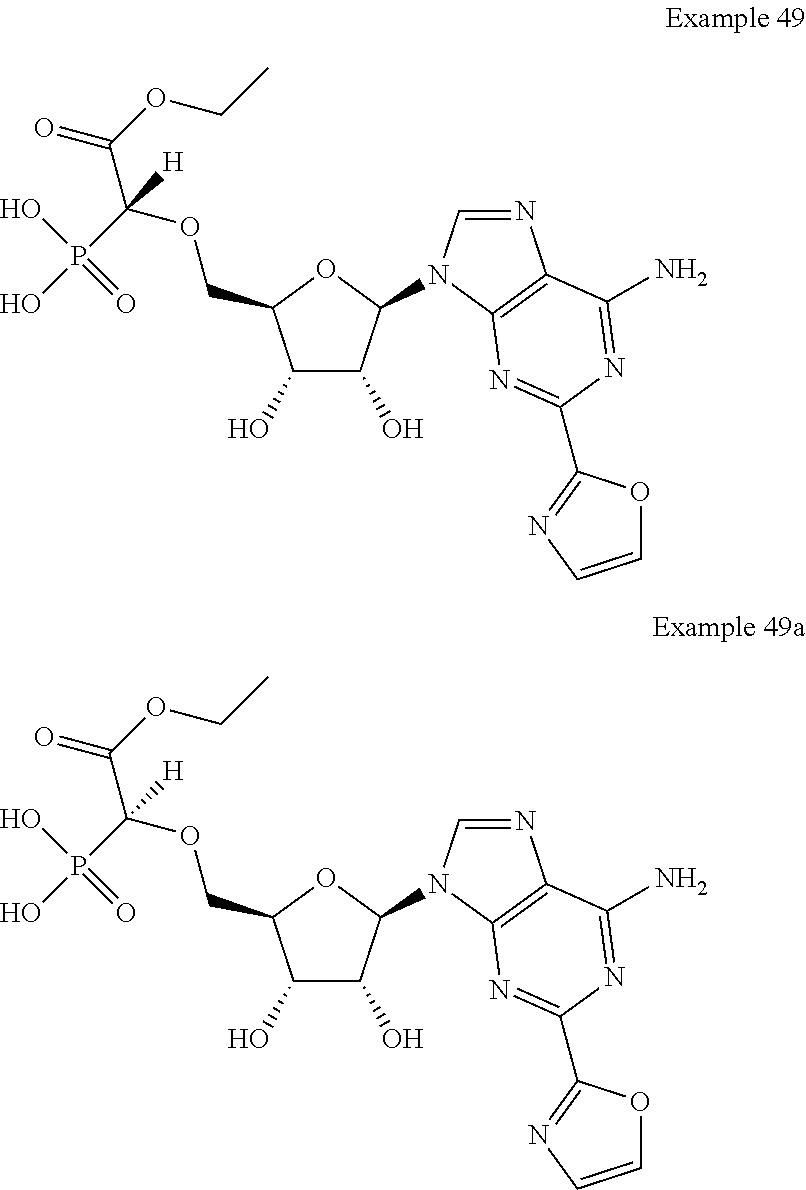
N1=CN(C2C(O)C(O)C(COC(C(=O)OCC)([H])P(O)(O)=O)O2)C2=C1C(N)=NC(C1=NC=CO1)=N2.N1=CN(C2C(O)C(O)C(COC(C(=O)OCC)([H])P(O)(O)=O)O2)C2=C1C(N)=NC(C1=NC=CO1)=N2
